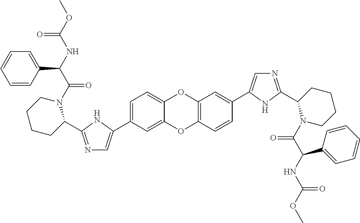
C1(C2=CN=C(C3N(C(=O)C(C4=CC=CC=C4)NC(=O)OC)CCCC3)N2)=CC=C2OC3=C(C=CC(C4=CN=C(C5N(C(=O)C(NC(=O)OC)C6=CC=CC=C6)CCCC5)N4)=C3)OC2=C1
